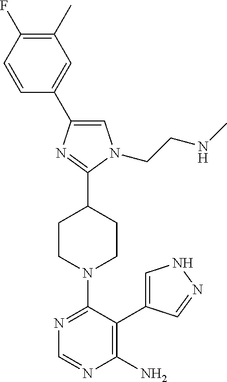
C1=C(C2=CN(CCNC)C(C3CCN(C4=NC=NC(N)=C4C4=CNN=C4)CC3)=N2)C=CC(F)=C1C
